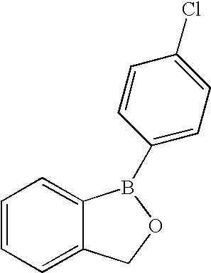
C1=CC=C2C(=C1)B(C1=CC=C(Cl)C=C1)OC2
